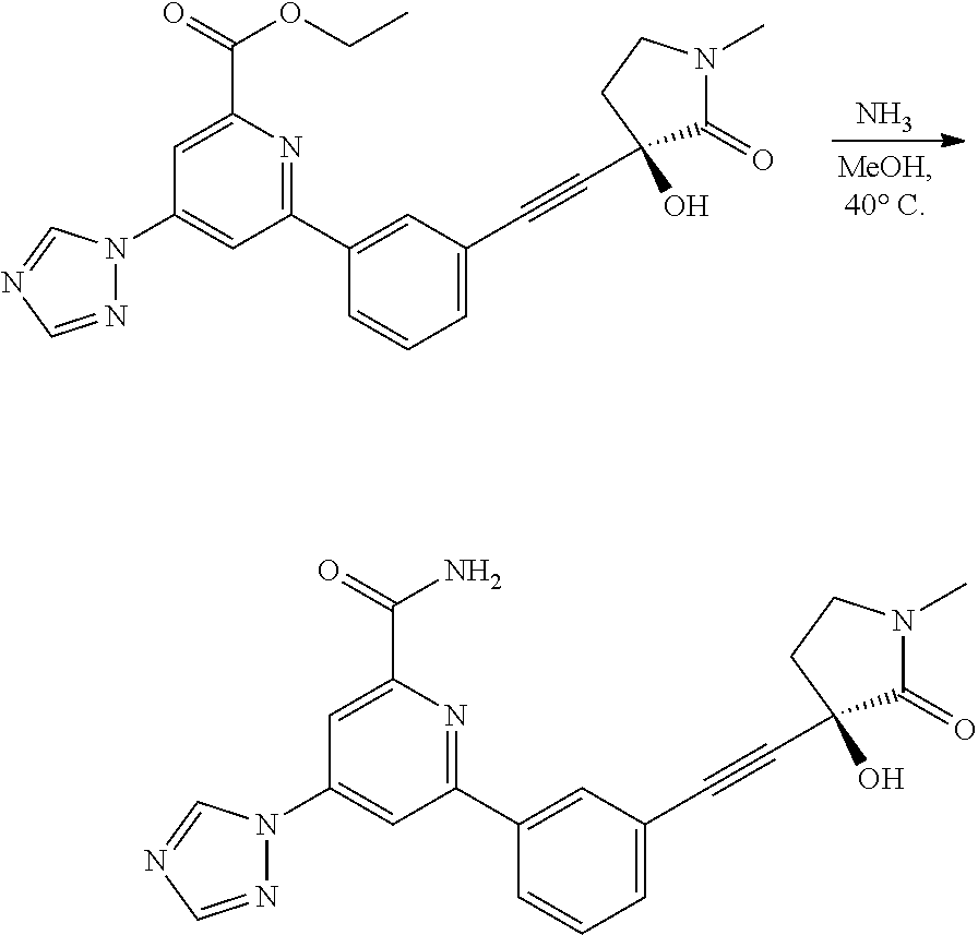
N.C1(C2=CC(C#CC3(O)C(=O)N(C)CC3)=CC=C2)=NC(C(=O)OCC)=CC(N2N=CN=C2)=C1.C1(C2=CC(C#CC3(O)C(=O)N(C)CC3)=CC=C2)=NC(C(=O)N)=CC(N2N=CN=C2)=C1
